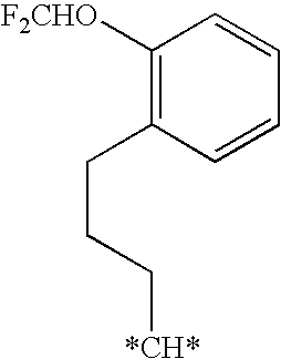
C1([F2CHO])=C(CCC[*CH*])C=CC=C1
